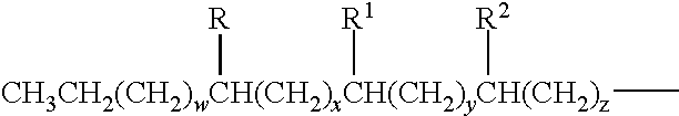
[CH3CH2(CH2)wCH(CH2)xCH(CH2)yCH(CH2)z](C)([R])([R1])[R2]
